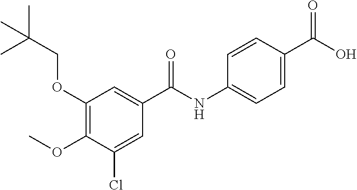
COC1=C(OCC(C)(C)C)C=C(C(NC2=CC=C(C(O)=O)C=C2)=O)C=C1Cl
